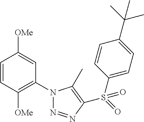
C1=CC([OMe])=C(N2N=NC(S(=O)(C3=CC=C(C(C)(C)C)C=C3)=O)=C2C)C=C1[OMe]
